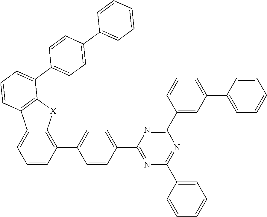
C1=CC(C2=CC=C(C3=NC(C4=CC=CC=C4)=NC(C4=CC(C5=CC=CC=C5)=CC=C4)=N3)C=C2)=C2C(=C1)C1=C([X]2)C(C2=CC=C(C3=CC=CC=C3)C=C2)=CC=C1
